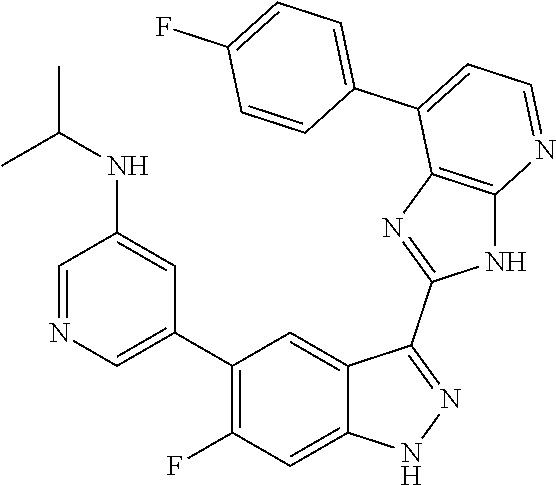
C1=NC=C(C2=C(F)C=C3C(=C2)C(C2=NC4=C(N2)N=CC=C4C2=CC=C(F)C=C2)=NN3)C=C1NC(C)C
